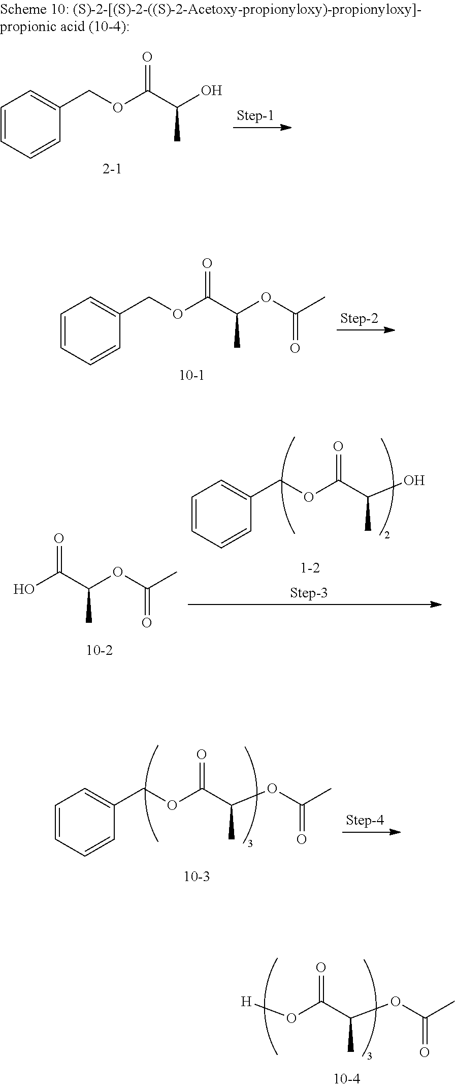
C1=CC=CC(COC(C(OC(C)=O)C)=O)=C1.OC(C(OC(C)=O)C)=O.C1=CC=CC(COC(C(O)C)=O)=C1.C1=CC=CC(COC(C(OC(C)=O)C)=O)=C1.[H]OC(C(OC(C)=O)C)=O.C1=CC=CC(COC(C(O)C)=O)=C1
